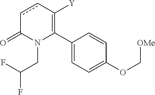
C1(C2=C([Y])ccC(=O)N2CC(F)F)=CC=C(OC[OMe])C=C1
